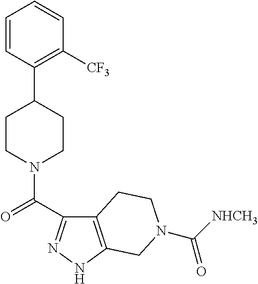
C1=CC(C2CCN(C(=O)C3=NNC4=C3CCN(C([NHCH3])=O)C4)CC2)=C([CF3])C=C1
